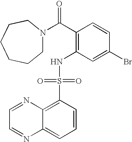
C(C1=C(NS(C2=C3C(=CC=C2)N=CC=N3)(=O)=O)C=C(Br)C=C1)(=O)N1CCCCCC1
